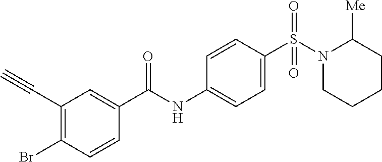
C1(C#C)=C(Br)C=CC(C(NC2=CC=C(S(=O)(=O)N3CCCCC3[Me])C=C2)=O)=C1
